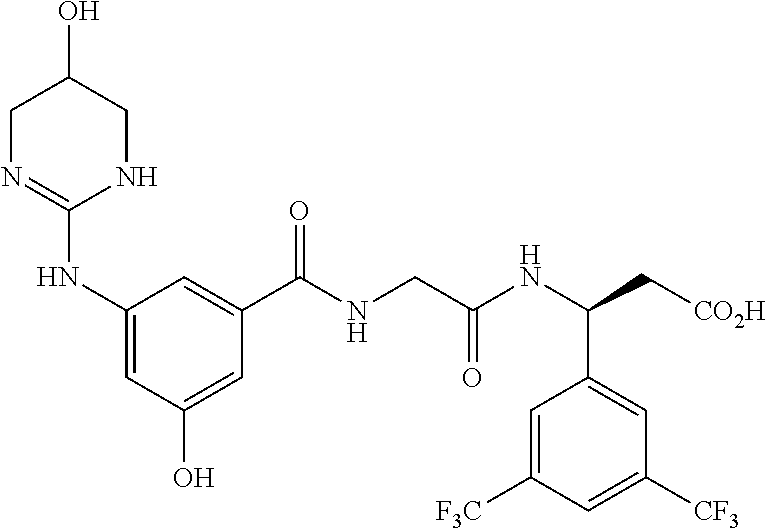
C1N=C(NC2=CC(O)=CC(C(NCC(NC(C[CO2H])C3=CC([CF3])=CC([F3C])=C3)=O)=O)=C2)NCC1O
